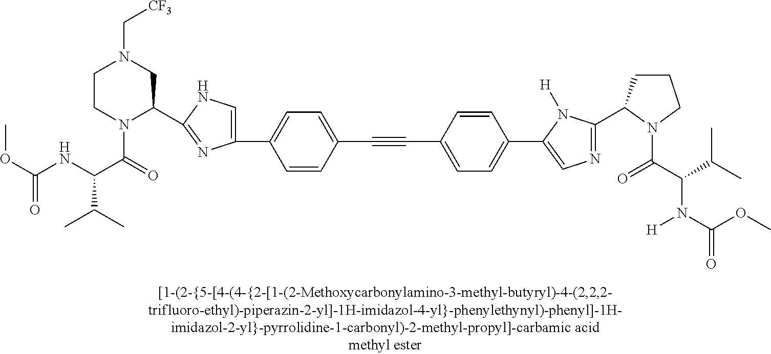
C1(C2=NC(C3=CC=C(C#CC4=CC=C(C5=CN=C(C6CCCN6C(C(N(C(OC)=O)[H])C(C)C)=O)N5[H])C=C4)C=C3)=CN2)CN(C[CF3])CCN1C(=O)C(NC(OC)=O)C(C)C
